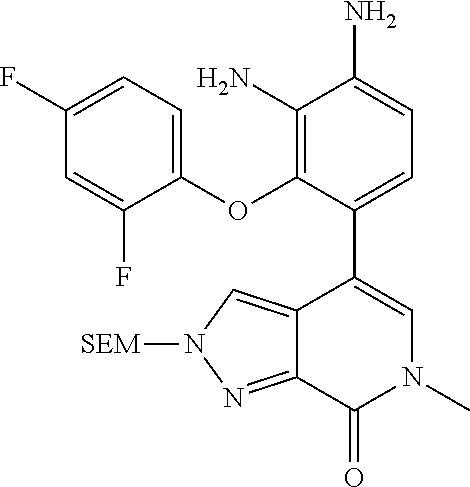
C1(OC2=C(N)C(N)=CC=C2C2=CN(C)C(=O)C3=NN([SEM])C=C23)=CC=C(F)C=C1F
